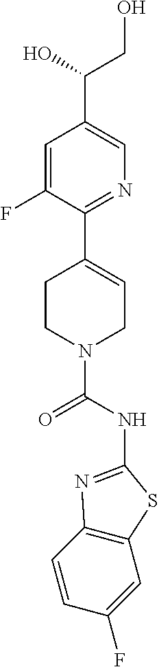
C1=C(F)C(C2=CCN(C(NC3=NC4=C(C=C(F)C=C4)S3)=O)CC2)=NC=C1C(O)CO
